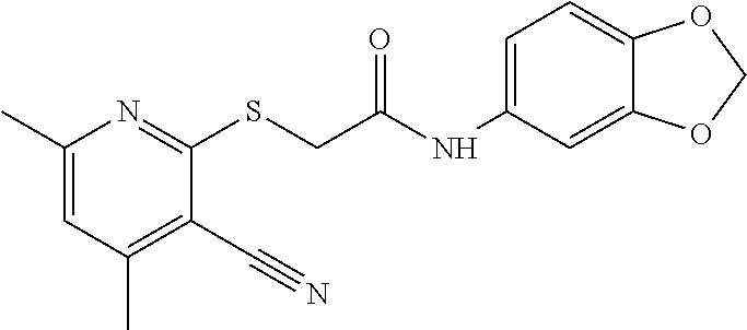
C1(SCC(NC2=CC=C3C(=C2)OCO3)=O)=NC(C)=CC(C)=C1C#N
